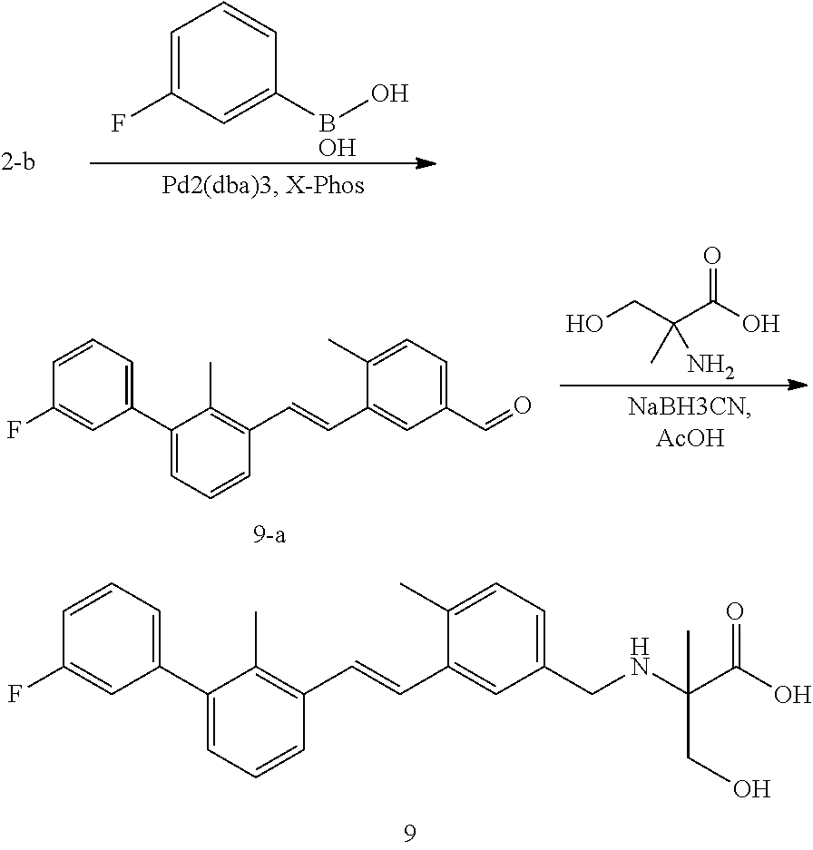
C1=C(F)C=C(BO)C=C1.O.C1(C2=CC=CC(C=CC3=CC(CNC(C(O)=O)(CO)C)=CC=C3C)=C2C)=CC=CC(F)=C1.C1(C2=CC=CC(C=CC3=CC(C=O)=CC=C3C)=C2C)=CC=CC(F)=C1.C(O)(=O)C(C)(CO)N
